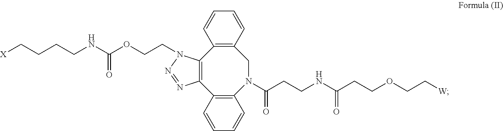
C12=C(C=CC=C1)CN(C(CCNC(CCOCC[W])=O)=O)C1=C(C3=C2N(CCOC(NCCCC[X])=O)N=N3)C=CC=C1
